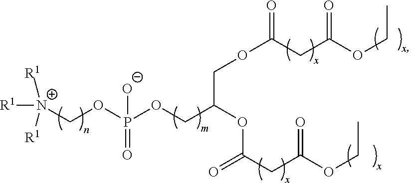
C([N+]([R1])([R1])[R1])OP(OCC(OC(=O)CC(OCC)=O)COC(CC(OCC)=O)=O)([O-])=O
